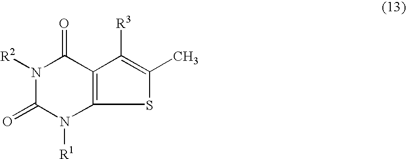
N1([R2])C(=O)N([R1])C2=C(C1=O)C([R3])=C(C)S2
